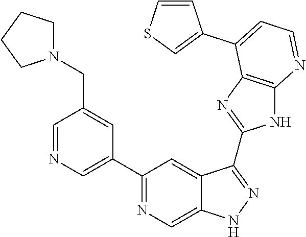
C1=NC=C(C2=NC=C3C(=C2)C(C2=NC4=C(N2)N=CC=C4C2=CSC=C2)=NN3)C=C1CN1CCCC1
